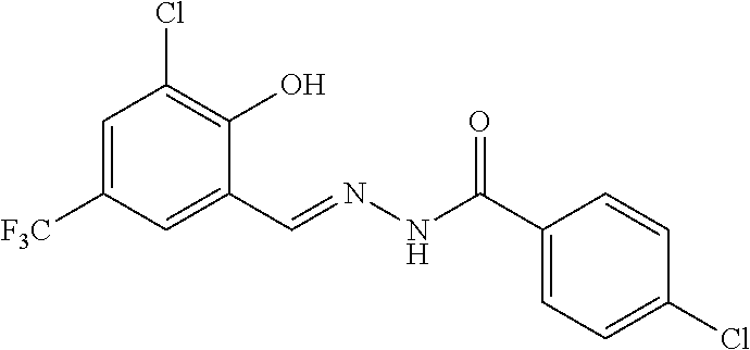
C1=C([F3C])C=C(C=NNC(C2=CC=C(Cl)C=C2)=O)C(O)=C1Cl
